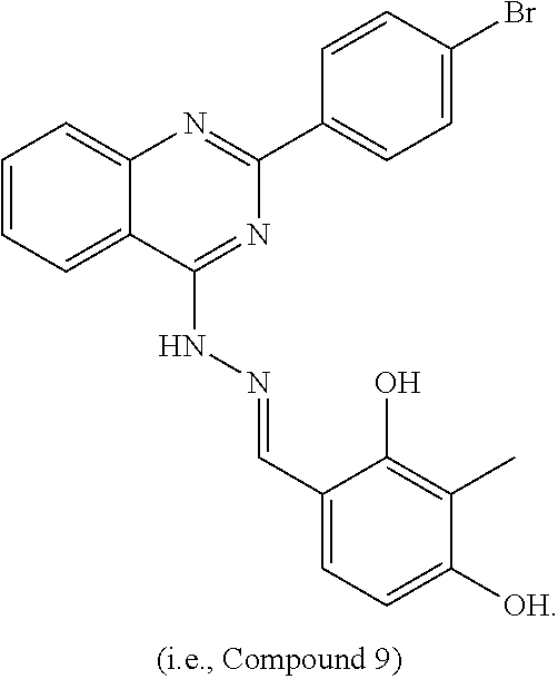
C1=CC=C2C(=C1)N=C(C1=CC=C(Br)C=C1)N=C2NN=CC1=CC=C([OH])C(C)=C1O
